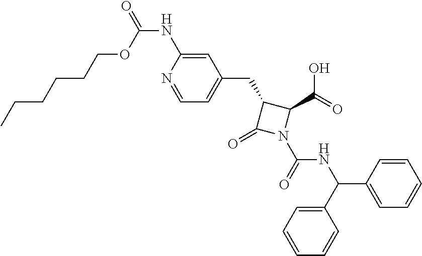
C1(NC(OCCCCCC)=O)=CC(CC2C(=O)N(C(NC(C3=CC=CC=C3)C3=CC=CC=C3)=O)C2C(O)=O)=CC=N1
